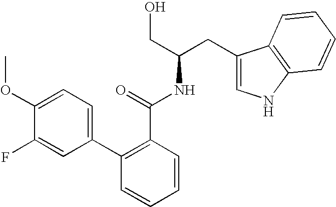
C1=CC=CC(C(=O)NC(CO)CC2=CNC3=C2C=CC=C3)=C1C1=CC=C(OC)C(F)=C1
